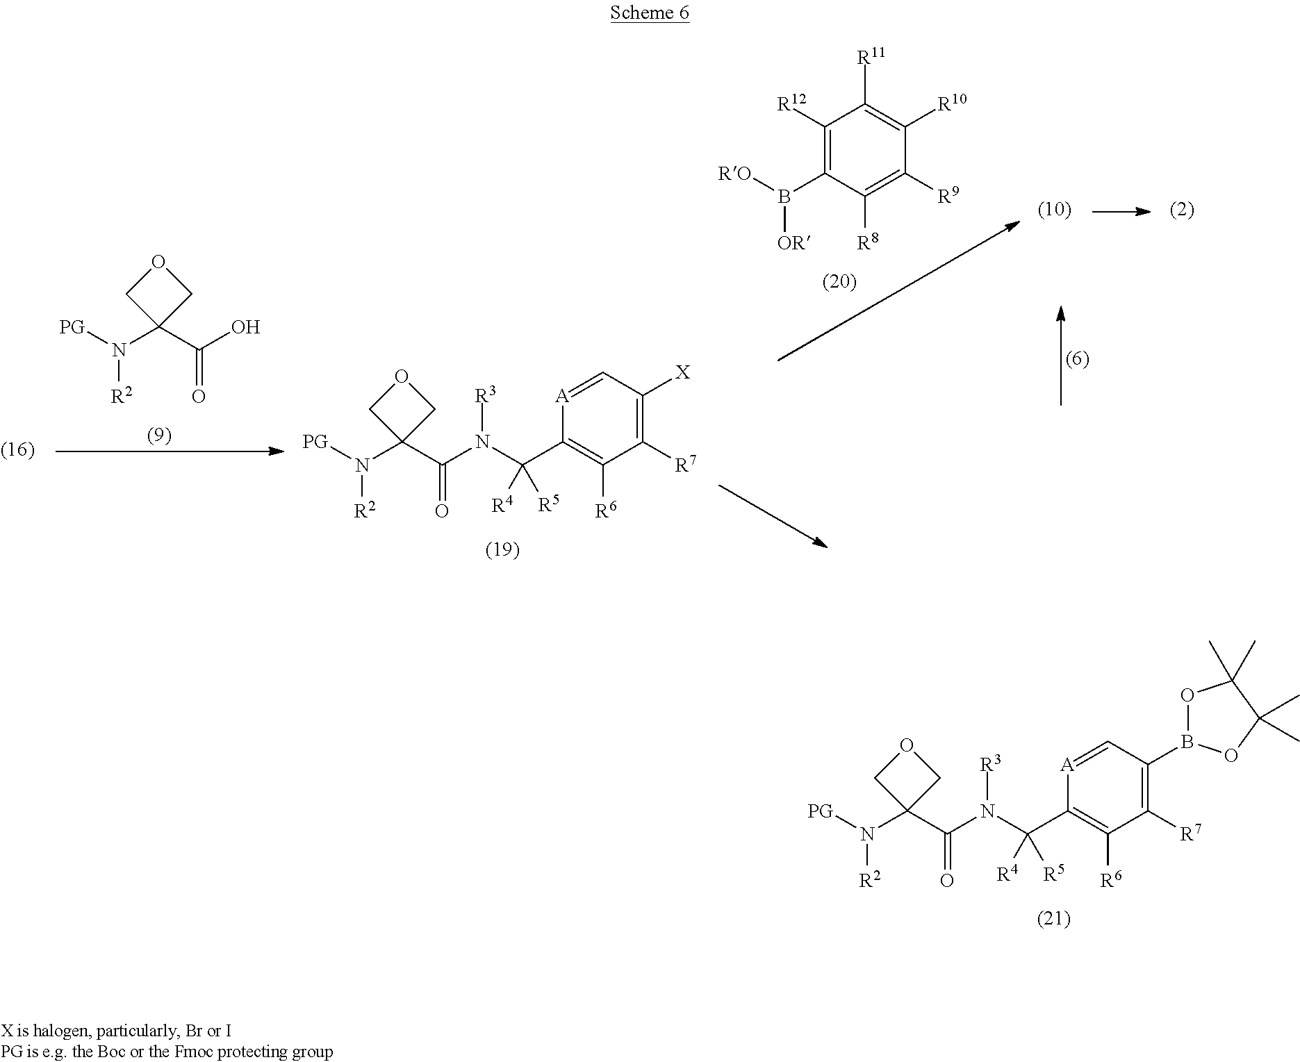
N([R2])([PG])C1(C(O)=O)COC1.N([R2])([PG])C1(C(N(C(C2=C([R6])C([R7])=C([X])C=[A]2)([R4])[R5])[R3])=O)COC1.B(C1=C([R12])C([R11])=C([R10])C([R9])=C1[R8])([RO])[OR].N([R2])([PG])C1(C(N(C(C2=C([R6])C([R7])=C(B3OC(C)(C)C(C)(C)O3)C=[A]2)([R4])[R5])[R3])=O)COC1
